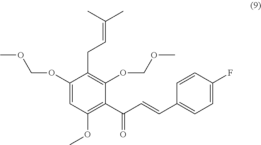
C1(OCOC)=CC(OC)=C(C(C=CC2=CC=C(F)C=C2)=O)C(OCOC)=C1CC=C(C)C
